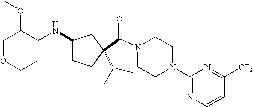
C(N1CCN(C2=NC=CC([CF3])=N2)CC1)(=O)C1(C(C)C)CCC(NC2C(OC)COCC2)C1
